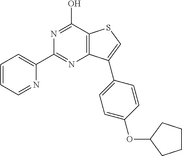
C12=C(C(O)=NC(C3=CC=CC=N3)=N1)SC=C2C1=CC=C(OC2CCCC2)C=C1
